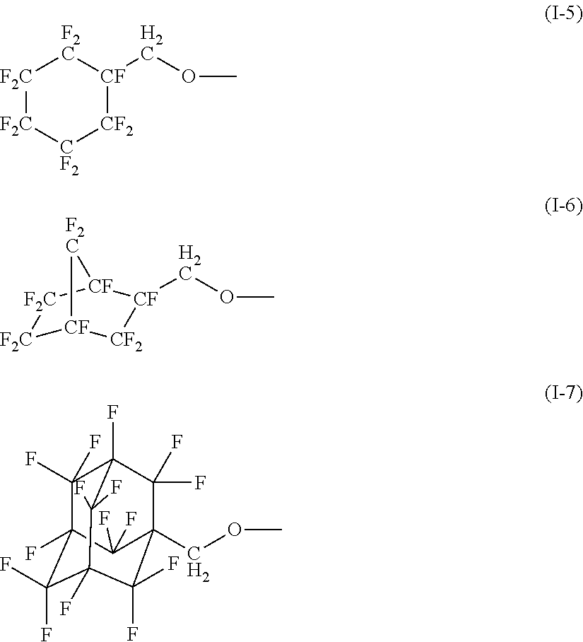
[F2C]1[F2C][CF2][CF2][CF](COC)[F2C]1.[F2C]1[CF]2[CF2][CF](COC)[CF]([F2C]1)[F2C]2.C1(F)(F)C2(F)C(F)(F)C3(F)C(F)(F)C(COC)(C(F)(F)C1(F)C3(F)F)C2(F)F
